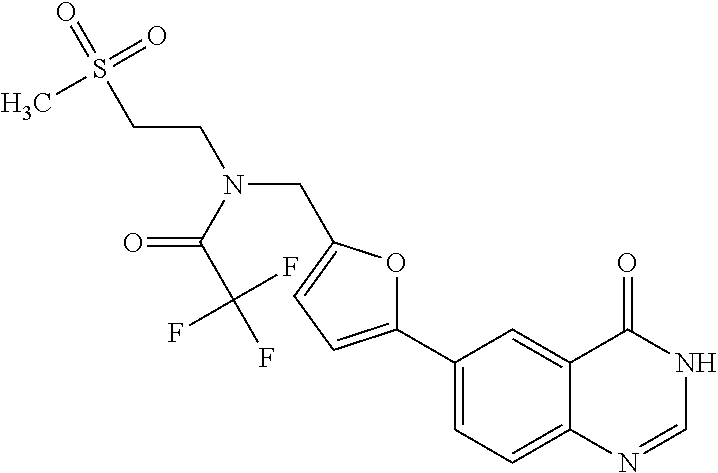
C1(C2=CC=C(CN(CCS(=O)(C)=O)C(C(F)(F)F)=O)O2)=CC=C2C(=C1)C(=O)NC=N2
